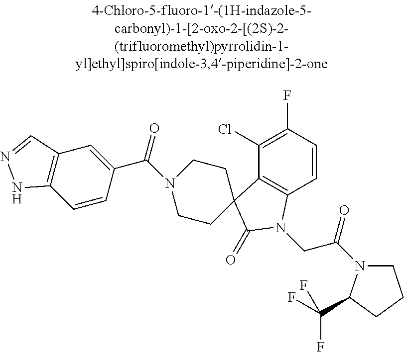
C1(Cl)=C(F)C=CC2=C1C1(C(=O)N2CC(=O)N2CCCC2C(F)(F)F)CCN(C(=O)C2=CC3=C(C=C2)NN=C3)CC1
